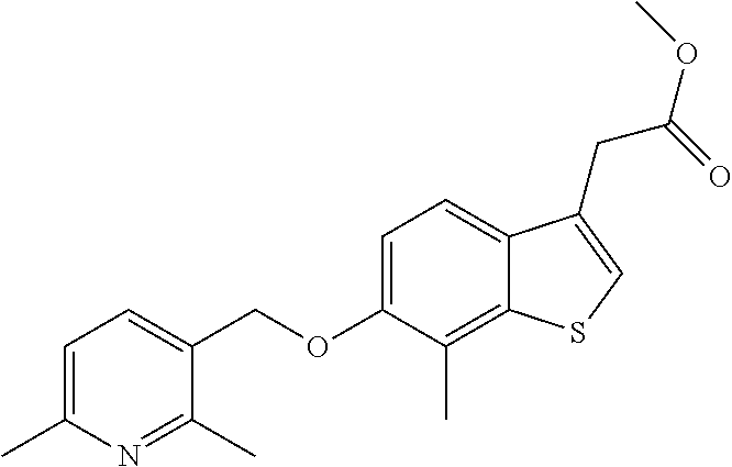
C(OC1=CC=C2C(=C1C)SC=C2CC(OC)=O)C1=CC=C(C)N=C1C
